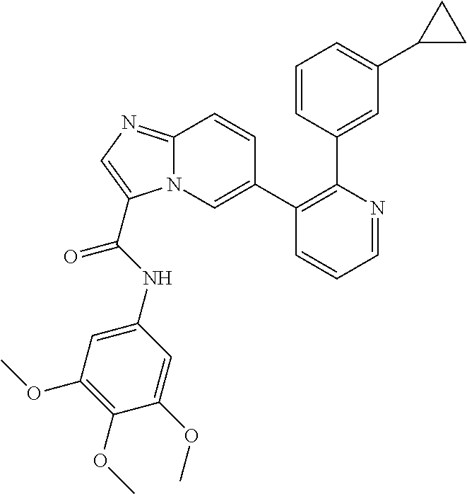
C1(C2=CN3C(=NC=C3C(=O)NC3=CC(OC)=C(OC)C(OC)=C3)C=C2)=C(C2=CC(C3CC3)=CC=C2)N=CC=C1
